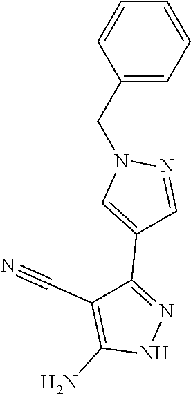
C1(CN2C=C(C3=NNC(N)=C3C#N)C=N2)=CC=CC=C1
